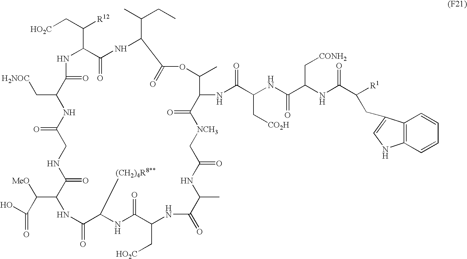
[HO2C]CC([R12])C1NC(=O)C(C[H2NOC])NC(=O)CNC(=O)C(C(C(=O)O)[MeO])NC(=O)C([(CH2)4R8**])NC(=O)C(C[HO2C])NC(=O)C(C)NC(=O)C[NCH3]C(=O)C(NC(C(C[CO2H])NC(C(NC(C([R1])CC2=CNC3=C2C=CC=C3)=O)C[CONH2])=O)=O)C(C)OC(=O)C(C(C)CC)NC1=O
